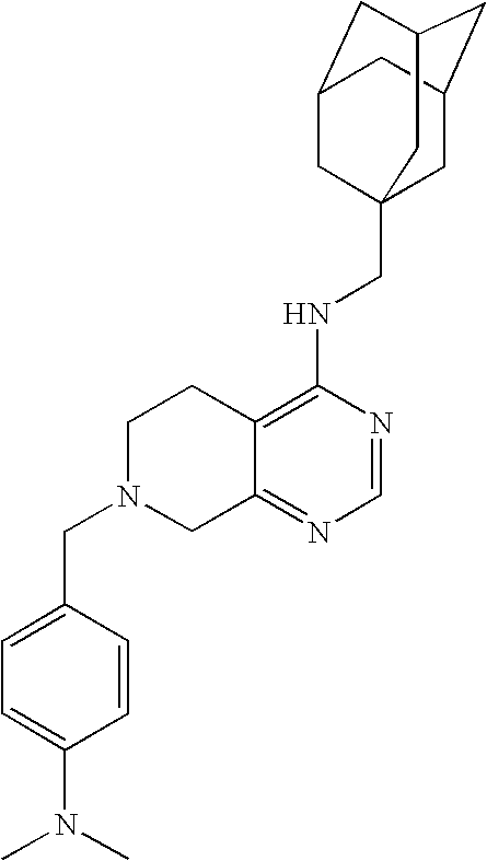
C12=C(NCC34CC5CC(CC(C3)C5)C4)N=CN=C1CN(CC1=CC=C(N(C)C)C=C1)CC2
